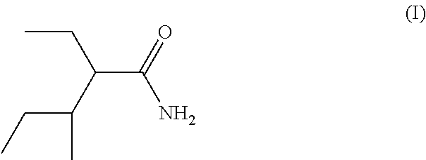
C(C)(CC)C(CC)C(N)=O
